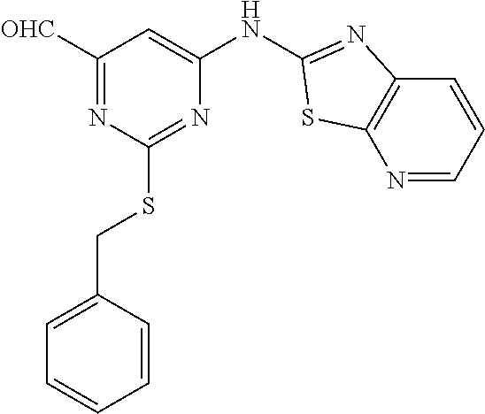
C1([OHC])=NC(SCC2=CC=CC=C2)=NC(NC2=NC3=C(N=CC=C3)S2)=C1
